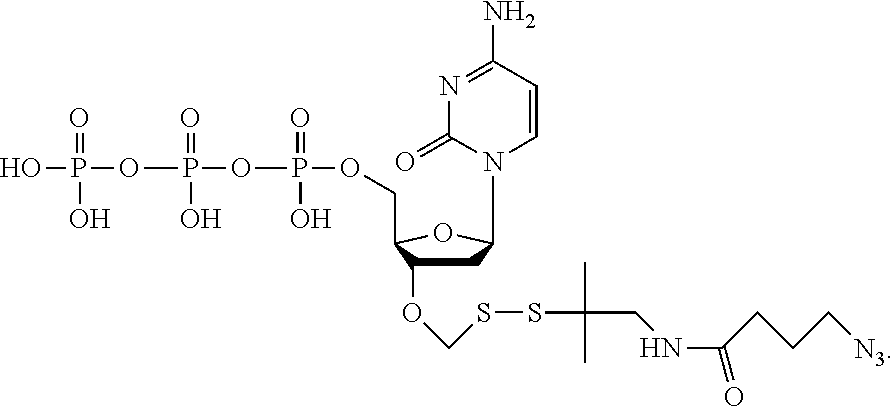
C1C(OCSSC(CNC(CCC[N3])=O)(C)C)C(COP(OP(OP(O)(O)=O)(=O)O)(=O)O)OC1N1C=CC(N)=NC1=O
